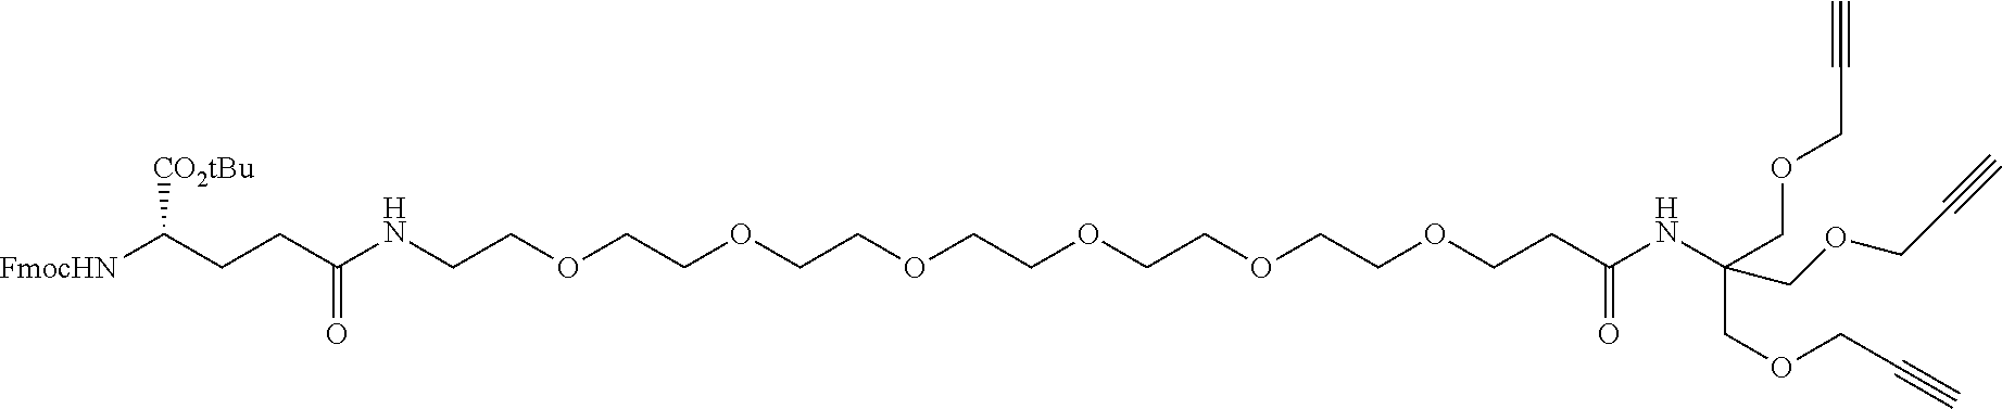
[FmocHN]C(CCC(NCCOCCOCCOCCOCCOCCOCCC(NC(COCC#C)(COCC#C)COCC#C)=O)=O)[CO2tBu]
